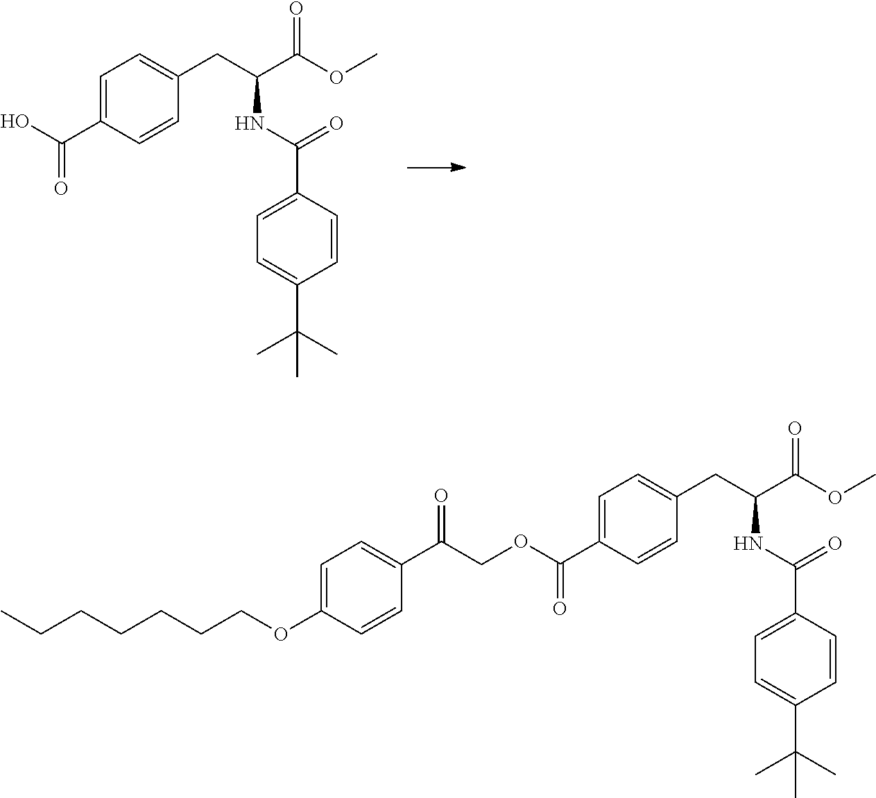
C1=C(C(O)=O)C=CC(CC(C(OC)=O)NC(C2=CC=C(C(C)(C)C)C=C2)=O)=C1.C1=C(C(OCC(C2=CC=C(OCCCCCCC)C=C2)=O)=O)C=CC(CC(C(OC)=O)NC(C2=CC=C(C(C)(C)C)C=C2)=O)=C1
